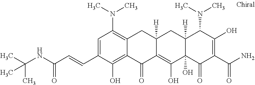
C12([H])C(O)(C(=O)C(C(N)=O)=C(O)C1N(C)C)C(O)=C1C([H])(C2)CC2=C(N(C)C)C=C(C=CC(NC(C)(C)C)=O)C(O)=C2C1=O
